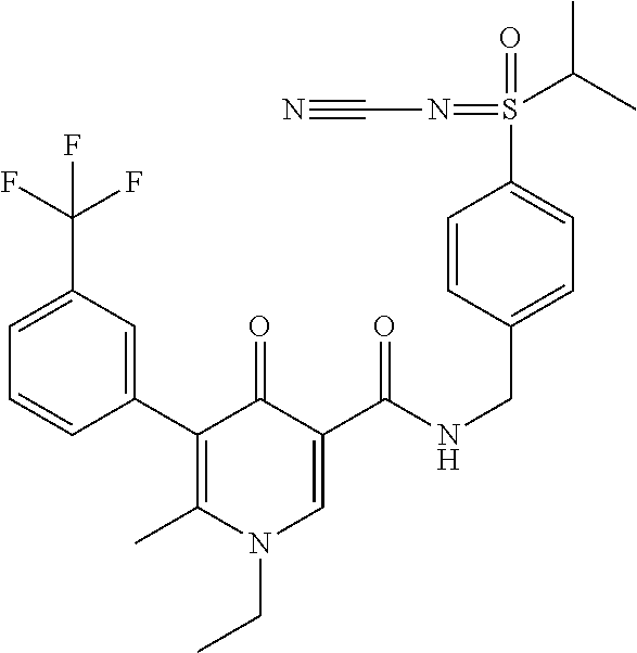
C1(C2=C(C)N(CC)C=C(C(=O)NCC3=CC=C(S(=O)(C(C)C)=NC#N)C=C3)C2=O)=CC(C(F)(F)F)=CC=C1
